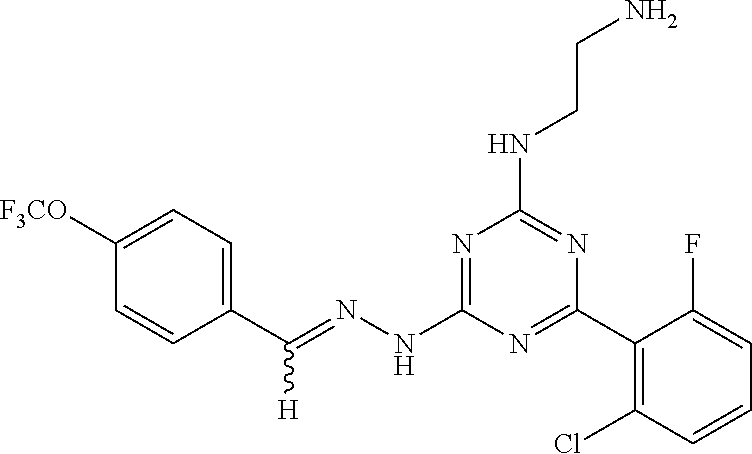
C1(C(=NNC2=NC(NCCN)=NC(C3=C(Cl)C=CC=C3F)=N2)[H])=CC=C([F3CO])C=C1
